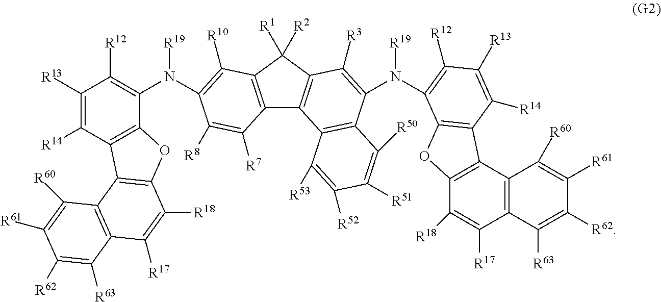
C12=C(C([R2])([R1])C3=C1C1=C(C(N([R19])C4=C([R12])C([R13])=C([R14])C5=C4OC4=C5C5=C(C([R17])=C4[R18])C([R63])=C([R62])C([R61])=C5[R60])=C3[R3])C([R50])=C([R51])C([R52])=C1[R53])C([R10])=C(N(C1=C([R12])C([R13])=C([R14])C3=C1OC1=C3C3=C(C([R17])=C1[R18])C([R63])=C([R62])C([R61])=C3[R60])[R19])C([R8])=C2[R7]
